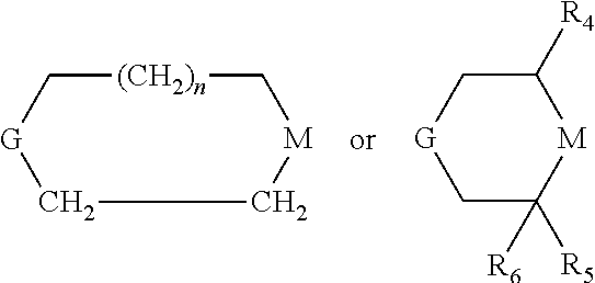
[(CH2)n]1C[M]CC[G]C1.C1C([R5])([R6])[M]C([R4])C[G]1
